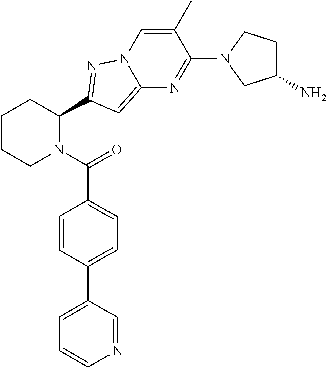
C1CCN(C(=O)C2=CC=C(C3=CC=CN=C3)C=C2)C(C2=NN3C=C(C)C(N4CC(N)CC4)=NC3=C2)C1
